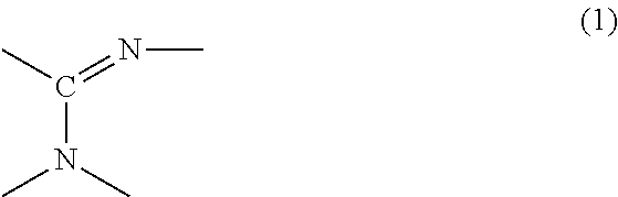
C(N(C)C)(C)=NC
